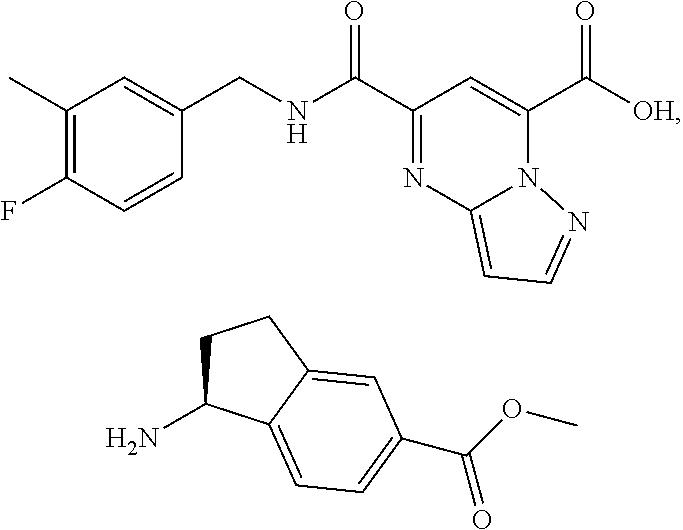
C1(C)=C(F)C=CC(CNC(C2=NC3=CC=NN3C(C([OH])=O)=C2)=O)=C1.C1C(N)C2=CC=C(C(OC)=O)C=C2C1
